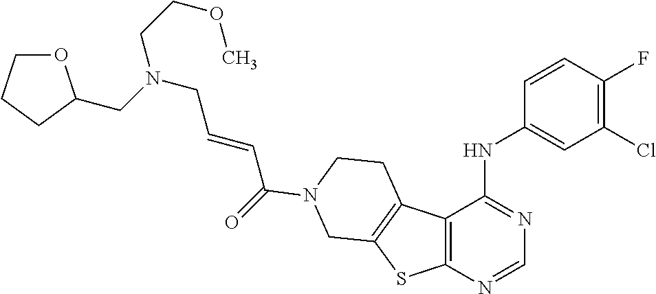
N(CC=CC(=O)N1CCC2=C(SC3=C2C(NC2=CC(Cl)=C(F)C=C2)=NC=N3)C1)(CCOC)CC1OCCC1
